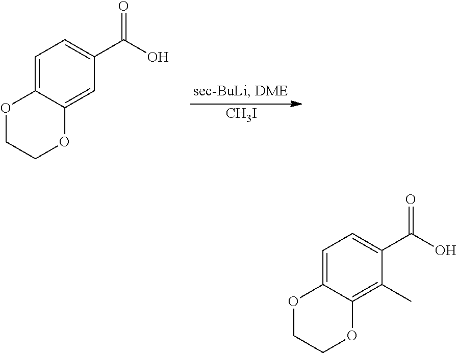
C1=C2C(=CC(C(O)=O)=C1)OCCO2.[CH3I].C1=C2C(=C(C)C(C(O)=O)=C1)OCCO2
